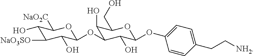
C1(O)C([NaO3SO])C(O)C(OC2C(O)C(CO)OC(OC3=CC=C(CC[NH2])C=C3)C2O)OC1[NaO2C]
